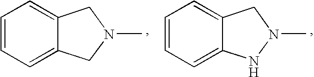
C1=CC=C2C(=C1)CN(C)C2.C1=CC=C2C(=C1)CN(C)N2
